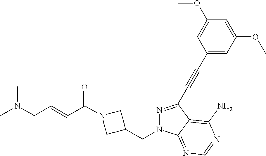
N1=C(C#CC2=CC(OC)=CC(OC)=C2)C2=C(N)N=CN=C2N1CC1CN(C(C=CCN(C)C)=O)C1
